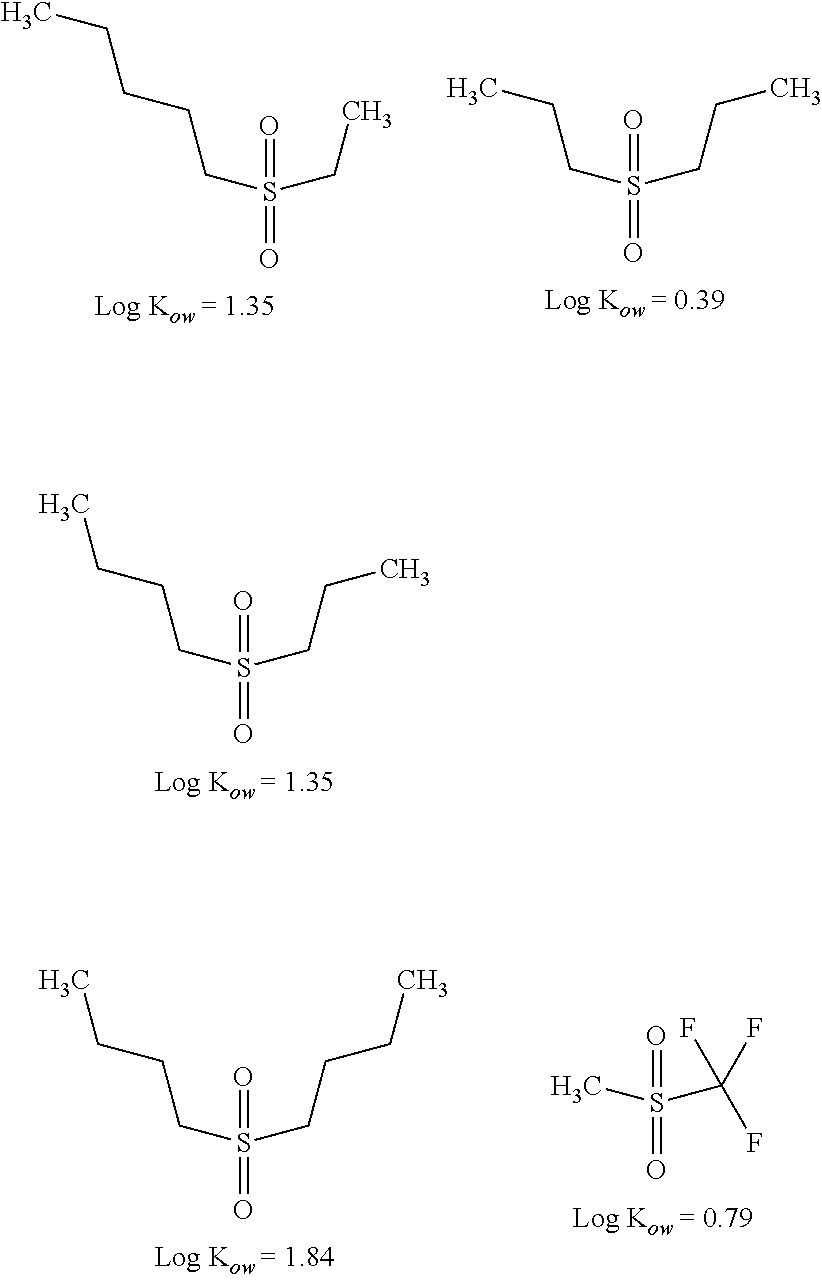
C(CCS(=O)(=O)CCC)C.C(CCS(=O)(=O)CC)CC.CCCS(=O)(=O)CCC.C(CCS(=O)(=O)CCCC)C.CS(=O)(=O)C(F)(F)F
